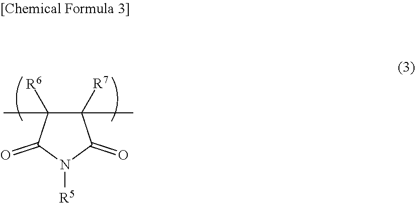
C1([R7])(C)C([R6])(C)C(=O)N([R5])C1=O
